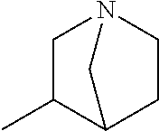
C1C2C(C)CN(C1)C2
